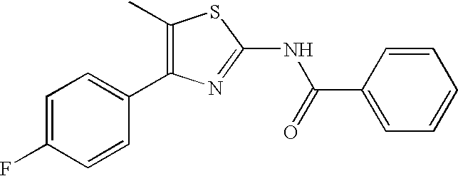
CC1=C(C2=CC=C(F)C=C2)N=C(NC(=O)C2=CC=CC=C2)S1
